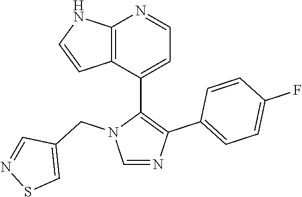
C1=C(C2=C(C3=CC=C(F)C=C3)N=CN2CC2=CSN=C2)C2=C(N=C1)NC=C2
